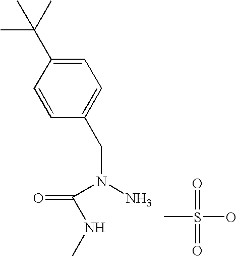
NN(CC1=CC=C(C(C)(C)C)C=C1)C(=O)NC.O=S(C)(=O)O
